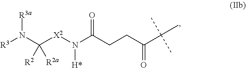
N(C(CCC(C(C)(C)C)=O)=O)([X2]C(N([R3])[R3a])([R2])[R2a])[H*]
